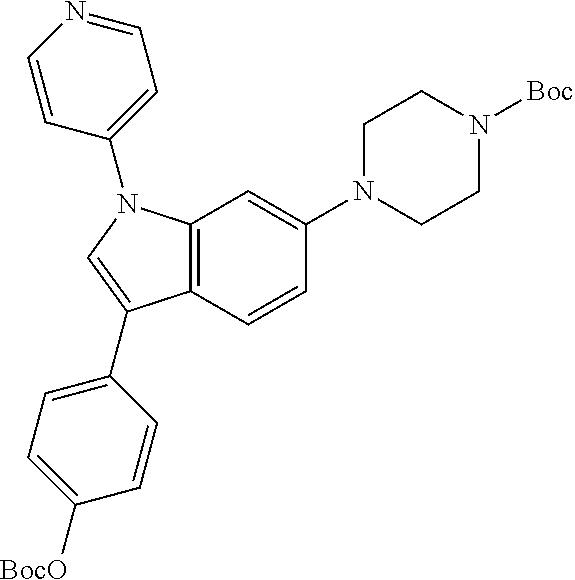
C12=C(C=CC(N3CCN([Boc])CC3)=C1)C(C1=CC=C([BocO])C=C1)=CN2C1=CC=NC=C1
